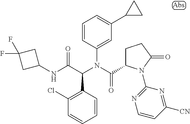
C1(N(C(C2CCC(=O)N2C2=NC=CC([CN])=N2)=O)C(C(NC2CC(F)(F)C2)=O)C2=C(Cl)C=CC=C2)=CC(C2CC2)=CC=C1
